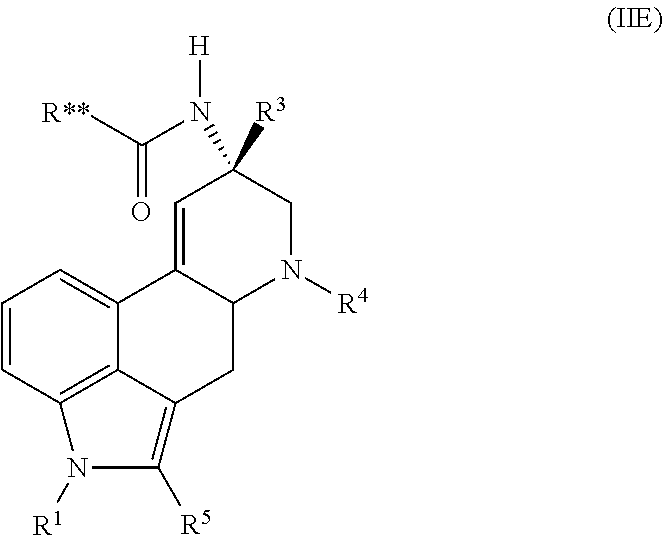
C1=CC2=C3C(=C1)C1=CC(N([H])C([R**])=O)([R3])CN([R4])C1CC3=C([R5])N2[R1]
